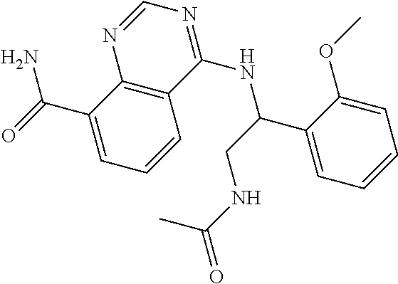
C1(C(CNC(C)=O)NC2=NC=NC3=C2C=CC=C3C(N)=O)=CC=CC=C1OC
